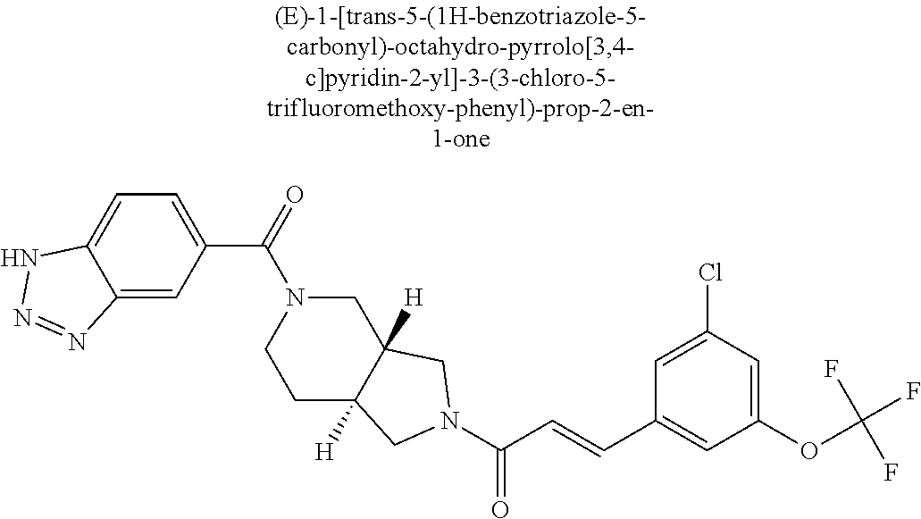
C(C=CC1=CC(OC(F)(F)F)=CC(Cl)=C1)(=O)N1CC2([H])CCN(C(C3=CC=C4C(=C3)N=NN4)=O)CC2([H])C1
